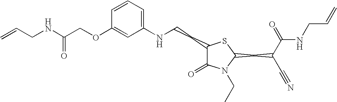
C1=CC=C(NCCC2C(=O)N(CC)C(CC(C#N)C(=O)NCC=C)S2)C=C1OCC(NCC=C)=O
